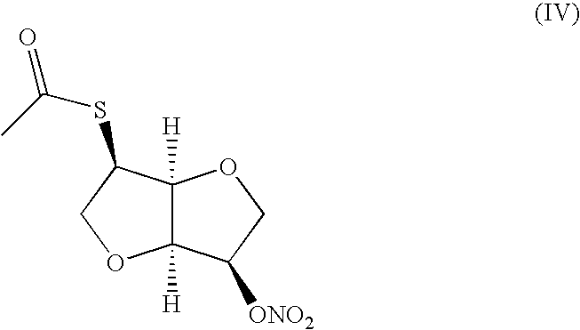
C12([H])C([H])(C(SC(C)=O)CO1)OCC2[ONO2]
